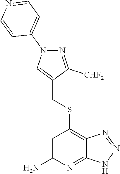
S(C1=C2C(=NC(N)=C1)NN=N2)CC1=CN(C2=CC=NC=C2)N=C1[CHF2]
